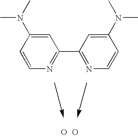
C1=CN=C(C2=NC=CC(N(C)C)=C2)C=C1N(C)C.O.O
